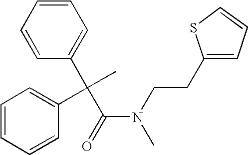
C1=CC=CC(C(C)(C2=CC=CC=C2)C(N(C)CCC2=CC=CS2)=O)=C1
